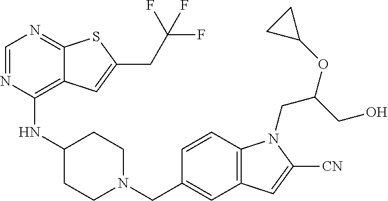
C1=NC(NC2CCN(CC3=CC4=C(C=C3)N(CC(OC3CC3)CO)C([CN])=C4)CC2)=C2C(=N1)SC(CC(F)(F)F)=C2
